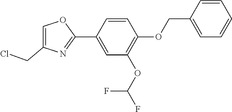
C1=CC(C2=NC(CCl)=CO2)=CC(OC(F)F)=C1OCC1=CC=CC=C1
